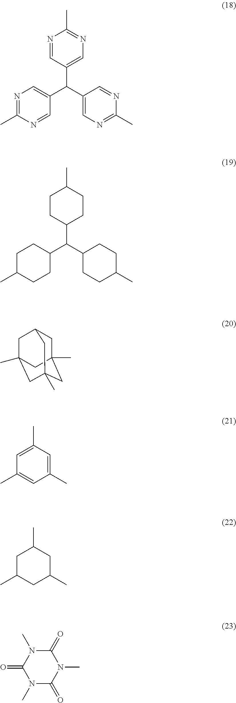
N1=CC(C(C2=CN=C(C)N=C2)C2=CN=C(C)N=C2)=CN=C1C.C1CC(C(C2CCC(C)CC2)C2CCC(C)CC2)CCC1C.C1C2(C)CC3(C)CC(C)(CC1C3)C2.C1=C(C)C=C(C)C=C1C.C1C(C)CC(C)CC1C.C1(=O)N(C)C(=O)N(C)C(=O)N1C
